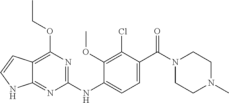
C12=NC(NC3=CC=C(C(N4CCN(C)CC4)=O)C(Cl)=C3OC)=NC(OCC)=C1C=CN2
